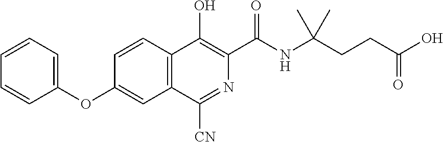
C1=CC=C(OC2=CC3=C(C=C2)C(O)=C(C(NC(CCC(O)=O)(C)C)=O)N=C3[CN])C=C1
